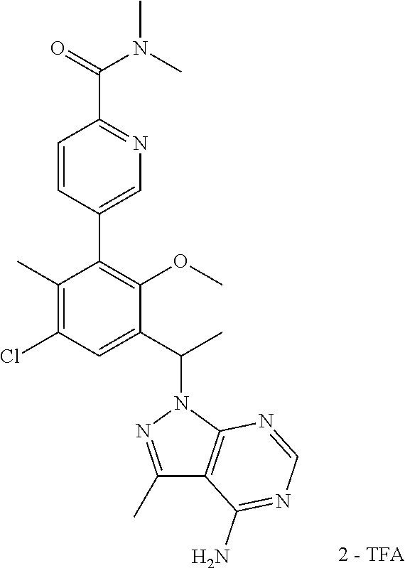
C(C1=NC=C(C2=C(OC)C(C(C)N3N=C(C)C4=C3N=CN=C4N)=CC(Cl)=C2C)C=C1)(=O)N(C)C
